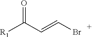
[R1]C(C=CBr)=O
